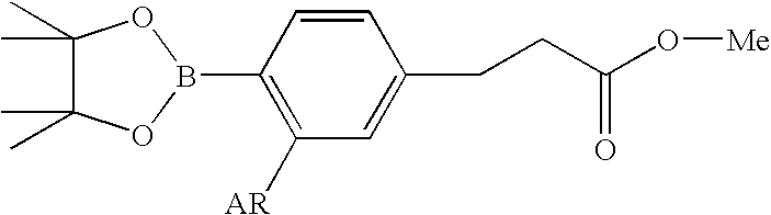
C1(B2OC(C)(C)C(C)(C)O2)=C([AR])C=C(CCC(O[Me])=O)C=C1
